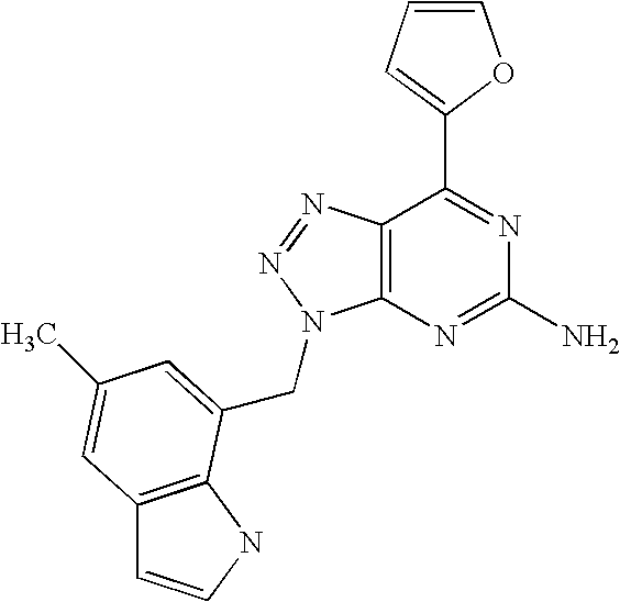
C1=CC=C(C2=NC(N)=NC3=C2N=NN3CC2=CC(C)=CC3=C2NC=C3)O1
